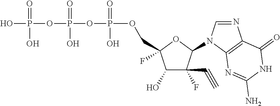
C1(O)C(F)(C#C)C(N2C=NC3=C2N=C(N)NC3=O)OC1(F)COP(OP(OP(O)(=O)O)(=O)O)(=O)O
